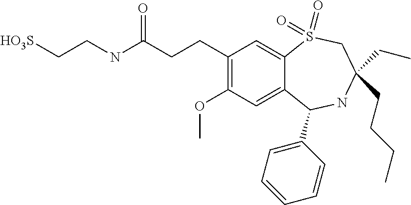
[HO3S]CCNC(CCC1=C(OC)C=C2C(=C1)S(=O)(=O)CC(CCCC)(CC)NC2C1=CC=CC=C1)=O
